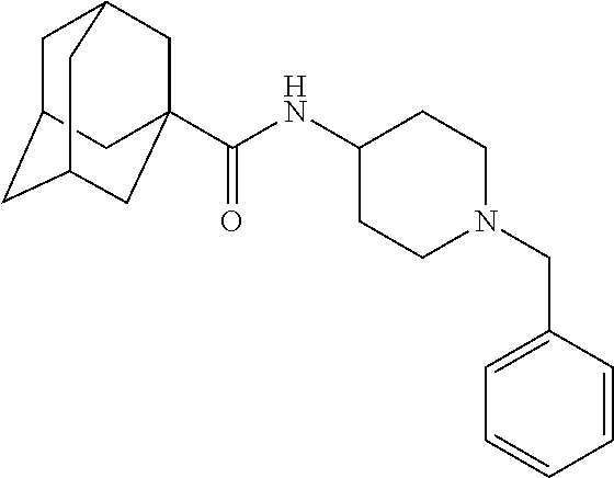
C1C2CC3CC(C(NC4CCN(CC5=CC=CC=C5)CC4)=O)(CC1C3)C2
